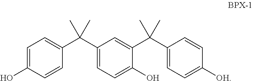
C1=C(O)C=CC(C(C2=CC=C(O)C(C(C3=CC=C([OH])C=C3)(C)C)=C2)(C)C)=C1
